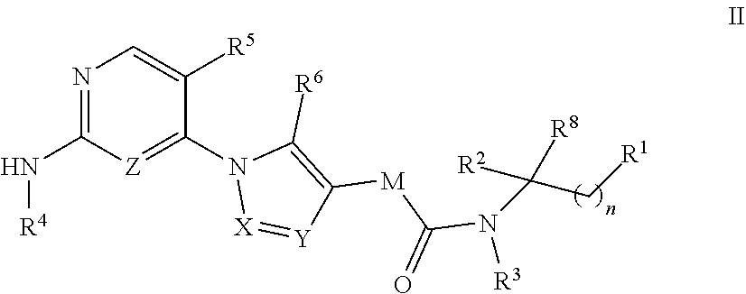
N1=C(N[R4])[Z]=C(N2[X]=[Y]C([M]C(N([R3])C(C[R1])([R8])[R2])=O)=C2[R6])C([R5])=C1
